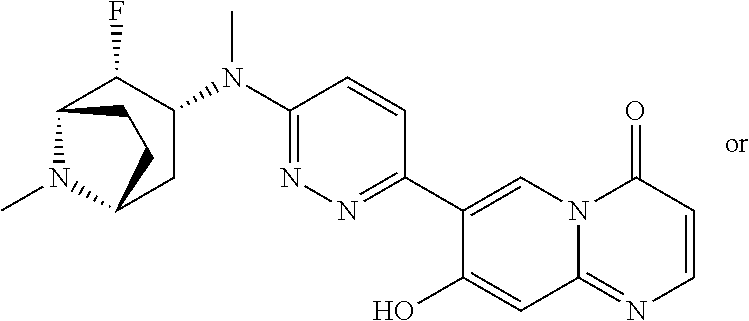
C1(N(C2=NN=C(C3=CN4C(=NC=CC4=O)C=C3O)C=C2)C)C(F)C2N(C)C(C1)CC2
